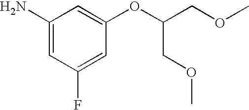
C1(N)=CC(F)=CC(OC(COC)COC)=C1
